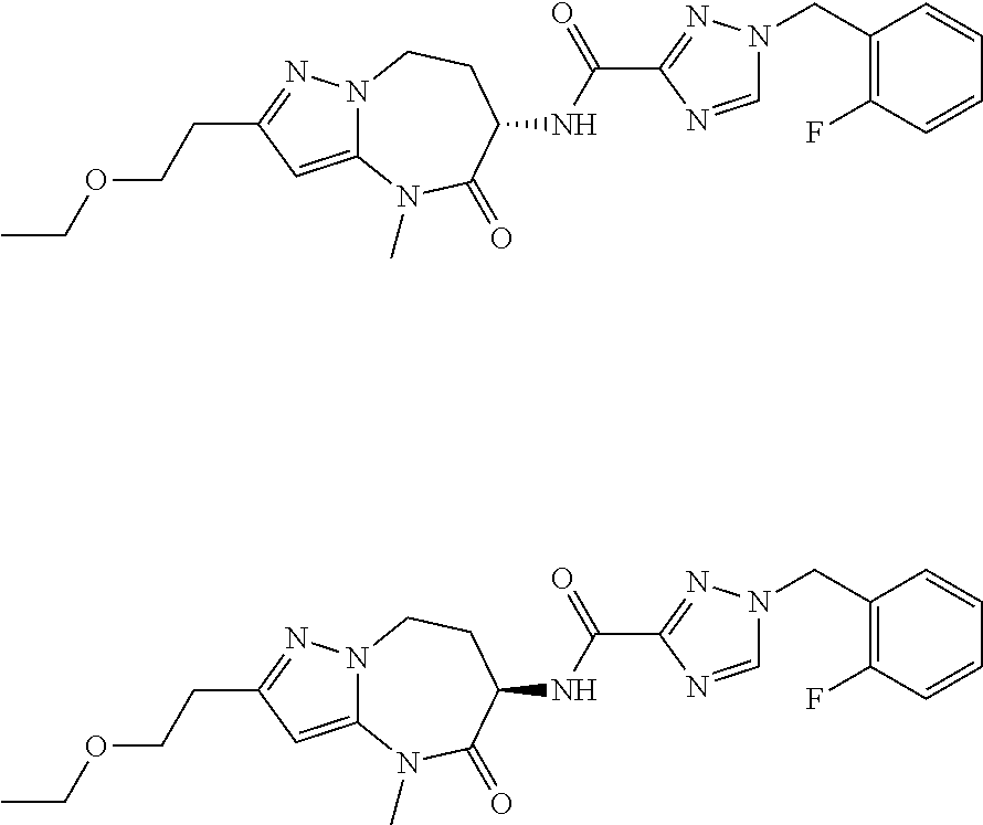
CCOCCC1=NN2C(=C1)N(C)C(=O)C(NC(C1=NN(CC3=C(F)C=CC=C3)C=N1)=O)CC2.CCOCCC1=NN2C(=C1)N(C)C(=O)C(NC(C1=NN(CC3=C(F)C=CC=C3)C=N1)=O)CC2
